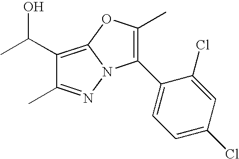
C1(C(C)O)=C2N(N=C1C)C(C1=CC=C(Cl)C=C1Cl)=C(C)O2
